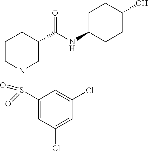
S(N1CC(C(NC2CCC(O)CC2)=O)CCC1)(C1=CC(Cl)=CC(Cl)=C1)(=O)=O
